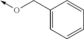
C1(CO->C)=CC=CC=C1
